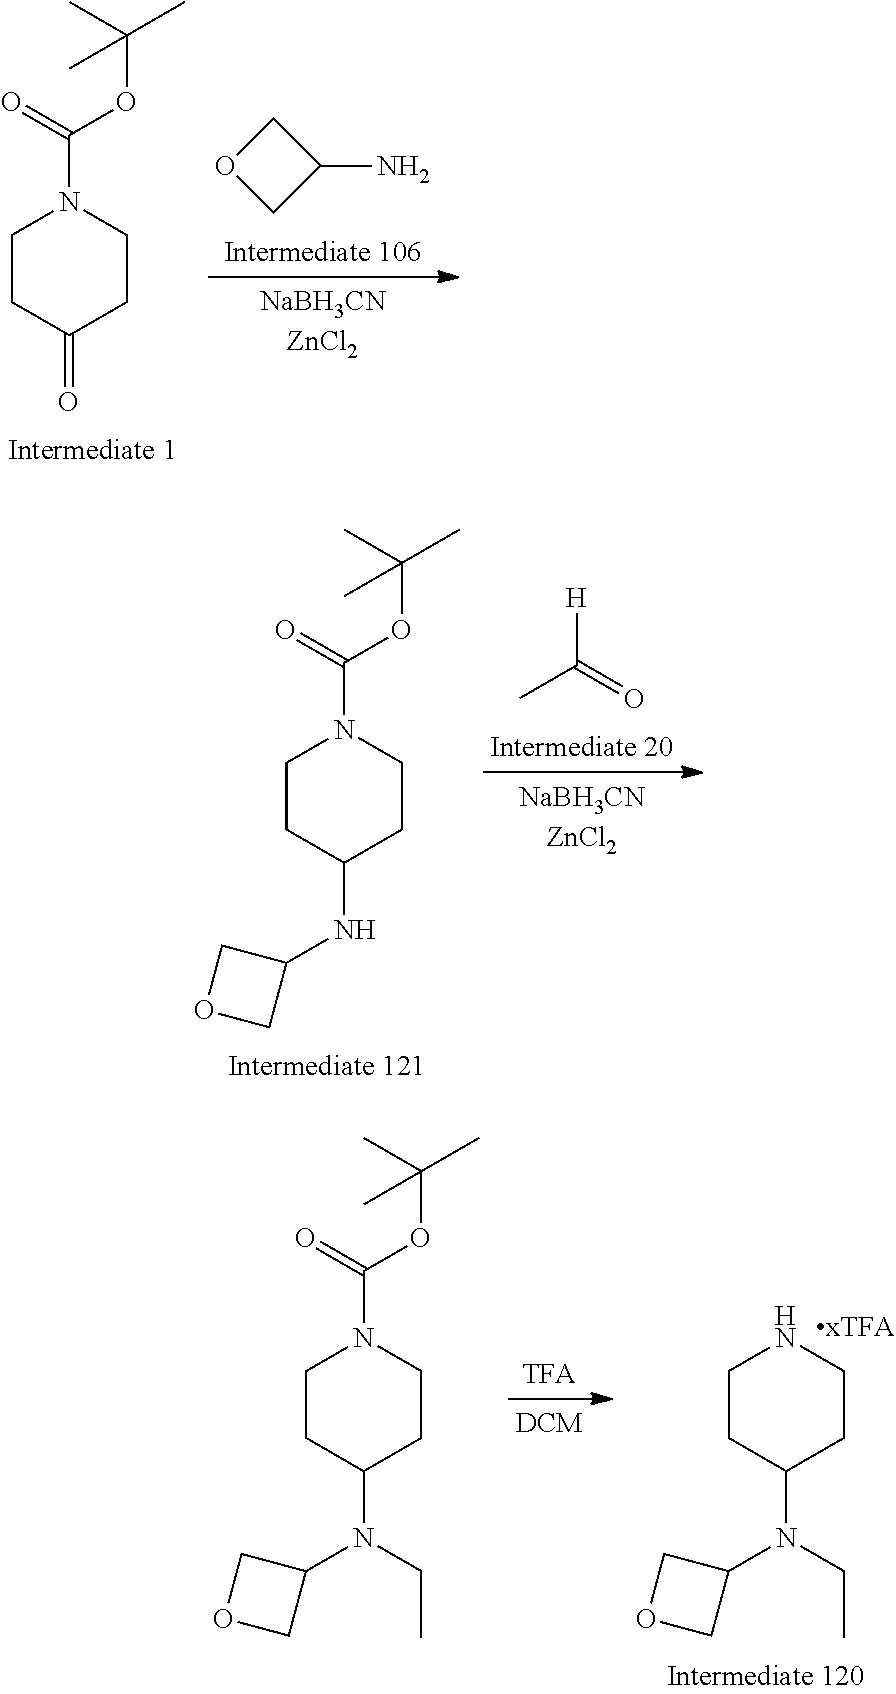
C1CC(=O)CCN1C(OC(C)(C)C)=O.C1OCC1N.C1CC(NC2COC2)CCN1C(OC(C)(C)C)=O.CC(=O)[H].C1CC(N(C2COC2)CC)CCN1C(OC(C)(C)C)=O.C1CC(N(C2COC2)CC)CCN1
